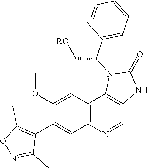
C1=NC(C(N2C3=C(C=NC4=C3C=C(OC)C(C3=C(C)ON=C3C)=C4)NC2=O)C[RO])=CC=C1
